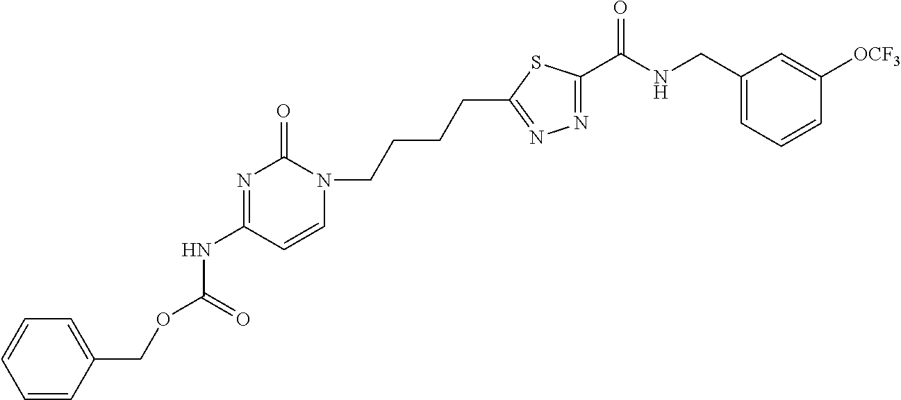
C1=CC(COC(NC2=NC(=O)N(CCCCC3=NN=C(C(NCC4=CC=CC([OCF3])=C4)=O)S3)C=C2)=O)=CC=C1
